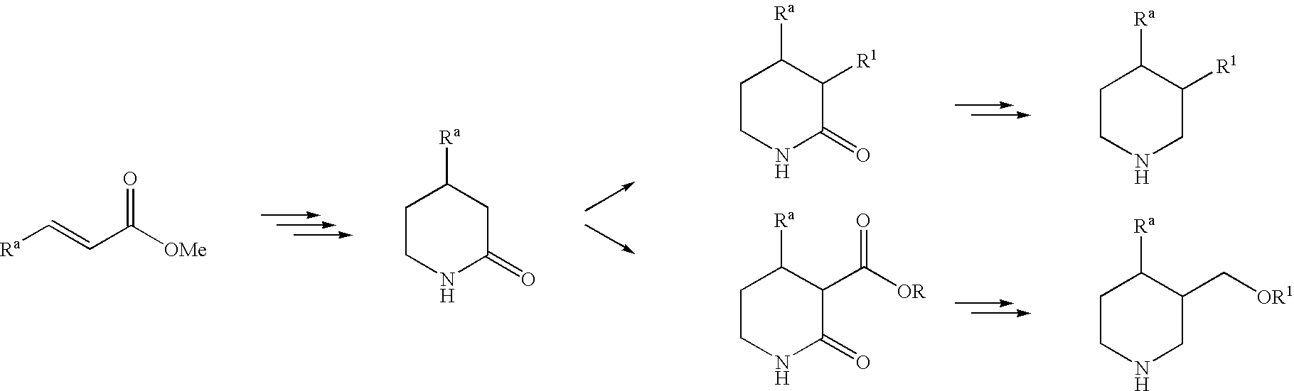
[Ra]C=CC([OMe])=O.C1CNC(=O)CC1[Ra].C1CNC(=O)C([R1])C1[Ra].C1CNC(=O)C(C([OR])=O)C1[Ra].C1CNCC([R1])C1[Ra].C1CNCC(C[OR1])C1[Ra]
